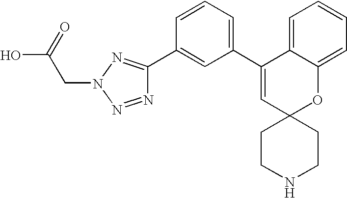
C1=CC=C(C2=CC3(OC4=CC=CC=C24)CCNCC3)C=C1C1=NN(CC(=O)O)N=N1
